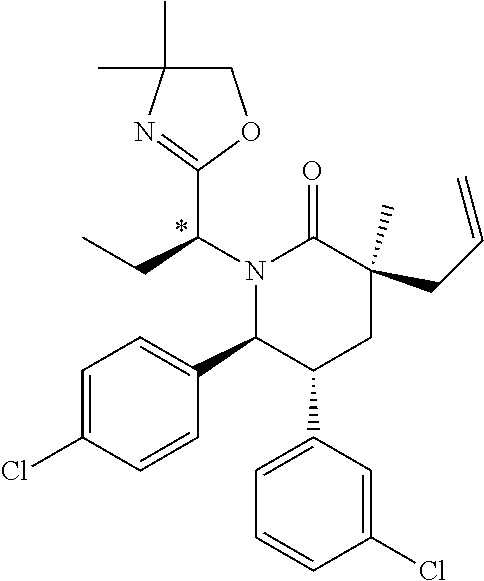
N1(C(CC)C2=NC(C)(C)CO2)C(C2=CC=C(Cl)C=C2)C(C2=CC=CC(Cl)=C2)CC(C)(CC=C)C1=O
